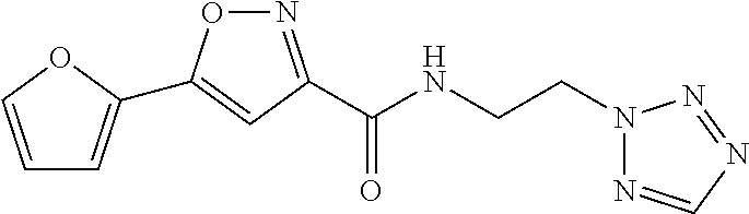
C1=COC(C2=CC(C(NCCN3N=CN=N3)=O)=NO2)=C1
